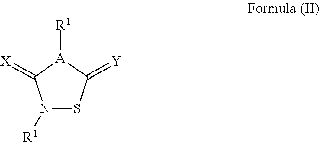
N1([R1])SC(=[Y])[A]([R1])C1=[X]
